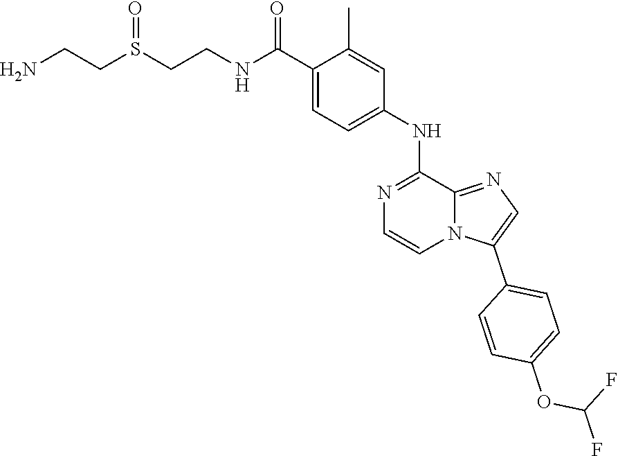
C(CNC(C1=CC=C(NC2=NC=CN3C2=NC=C3C2=CC=C(OC(F)F)C=C2)C=C1C)=O)S(CCN)=O
